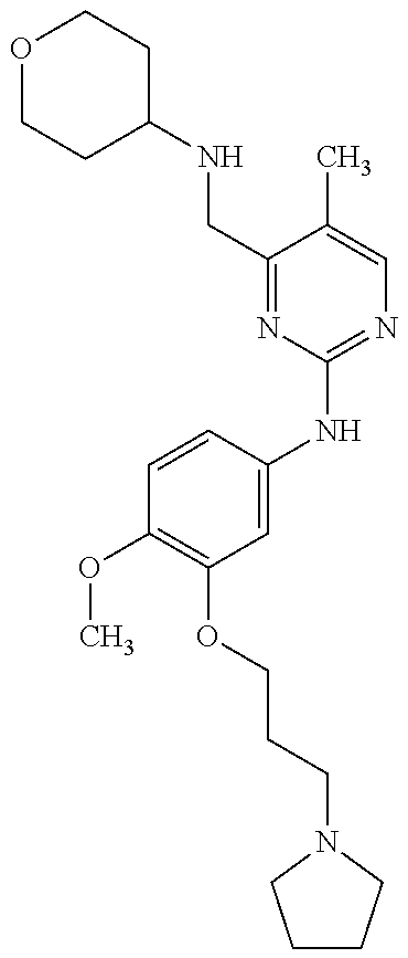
C1(NCC2=NC(NC3=CC(OCCCN4CCCC4)=C(OC)C=C3)=NC=C2C)CCOCC1
